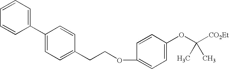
C1=CC=C(C2=CC=C(CCOC3=CC=C(OC([CO2Et])(C)C)C=C3)C=C2)C=C1
